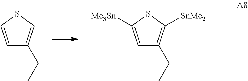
C1=CSC=C1CC.C1=C([Me3Sn])SC([SnMe2])=C1CC
